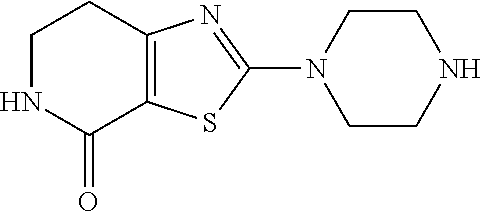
C12=C(SC(N3CCNCC3)=N1)C(=O)NCC2
